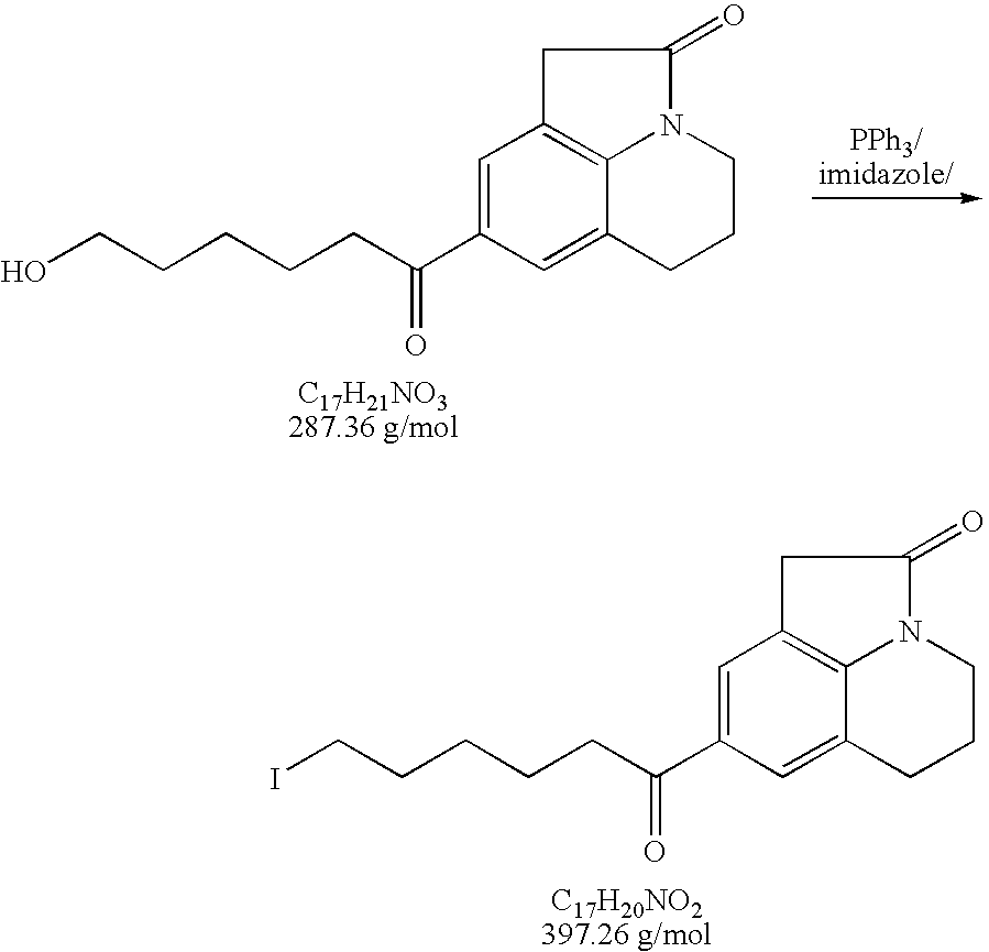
C1=C(C(CCCCCO)=O)C=C2C3=C1CC(=O)N3CCC2.C1=C(C(CCCCCI)=O)C=C2C3=C1CC(=O)N3CCC2
